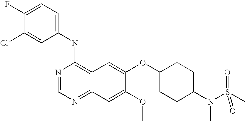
C1=C(Cl)C(F)=CC=C1NC1=C2C(=NC=N1)C=C(OC)C(OC1CCC(N(S(C)(=O)=O)C)CC1)=C2
